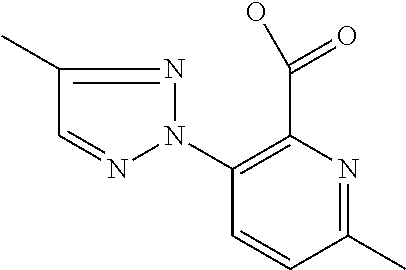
C1(N2N=CC(C)=N2)=C(C(=O)O)N=C(C)C=C1
